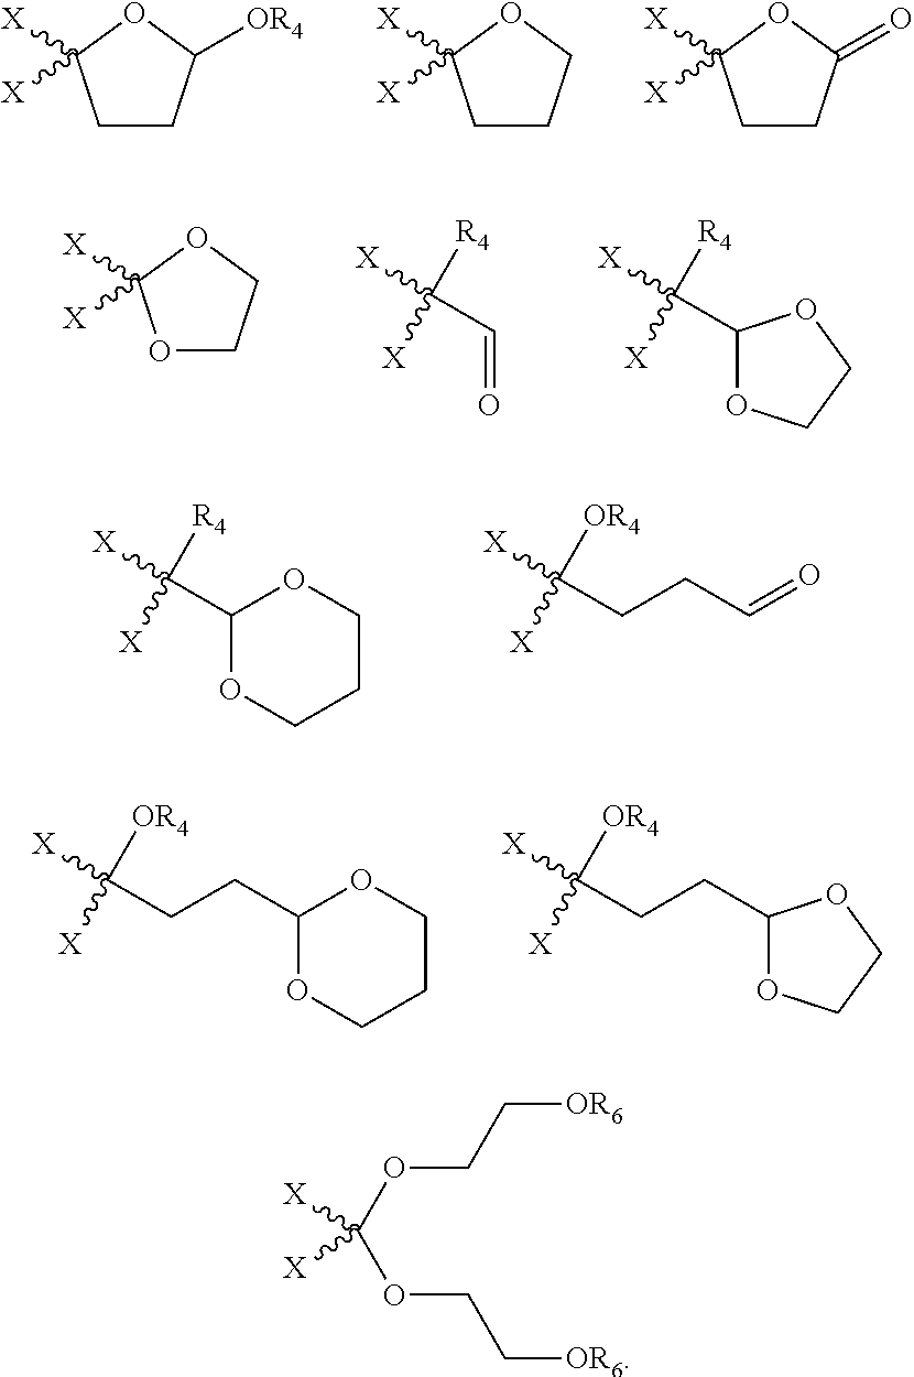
C1CC([OR4])OC1([X])[X].C1CCOC1([X])[X].C1CC(=O)OC1([X])[X].O1CCOC1([X])[X].C([X])([X])([R4])C=O.C([X])([X])([R4])C1OCCO1.C([X])([X])([R4])C1OCCCO1.C([X])([X])([OR4])CCC=O.C([X])([X])([OR4])CCC1OCCCO1.C([X])([X])([OR4])CCC1OCCO1.C([X])([X])(OCC[OR6])OCC[OR6]
